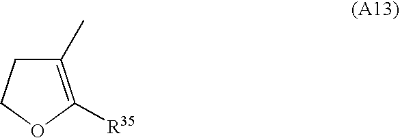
C1(C)=C([R35])OCC1
